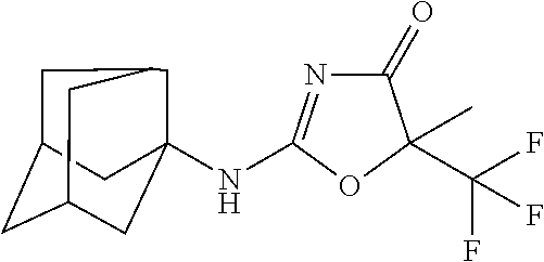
C1(=O)N=C(NC23CC4CC(CC(C2)C4)C3)OC1(C(F)(F)F)C
